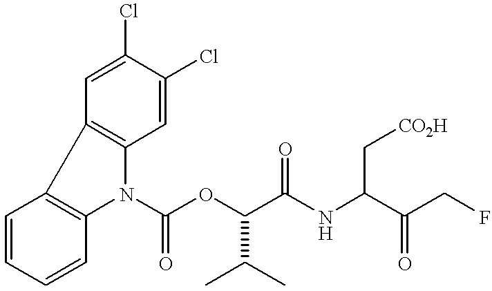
C1=CC=CC2=C1C1=C(N2C(OC(C(NC(C(CF)=O)C[CO2H])=O)C(C)C)=O)C=C(Cl)C(Cl)=C1
